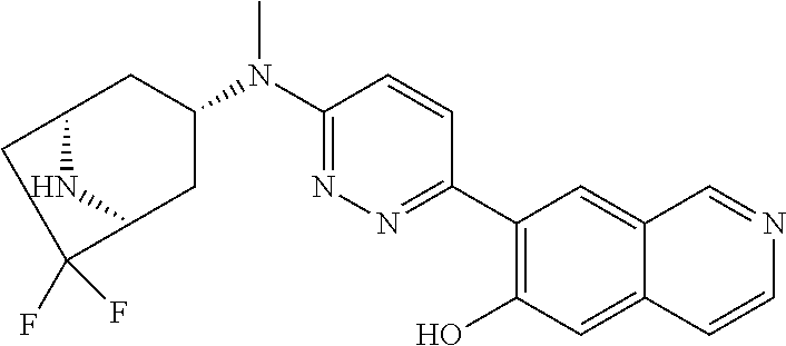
C1(N(C2=NN=C(C3=C(O)C=C4C(=C3)C=NC=C4)C=C2)C)CC2CC(F)(F)C(C1)N2
